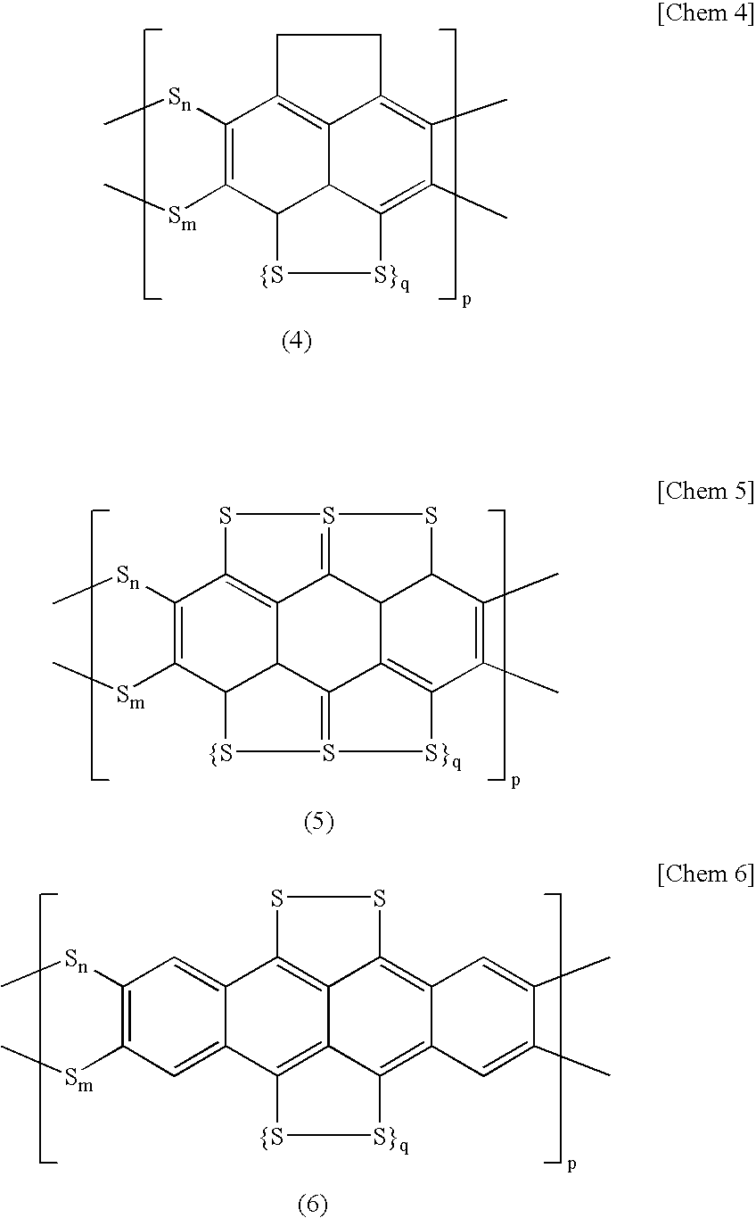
C1C2=C3C(=C(C)C(C)=C4[S}q][{S]C(C([Sm]C)=C2[Sn]C)C34)C1.S1C2=C3C4C(C([Sm]C)=C2[Sn]C)[{S]S2=C4C4=C(C(C)=C(C)C5C4C3=S1S5)[S}q]2.C1=C2C(=CC([Sm]C)=C1[Sn]C)C1=C3C(=C4C(=C5C3=C2SS5)C=C(C)C(C)=C4)[S}q][{S]1
